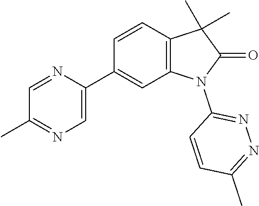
C1(C2=CN=C(C)C=N2)=CC2=C(C=C1)C(C)(C)C(=O)N2C1=NN=C(C)C=C1
